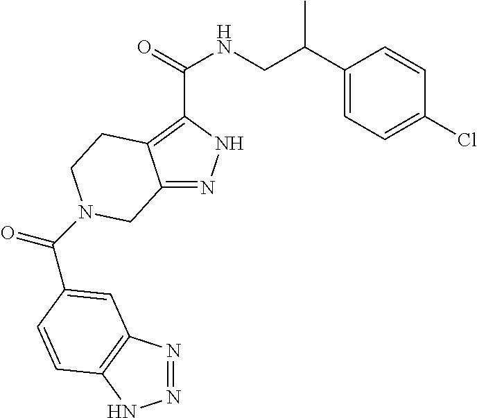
C12=NNC(C(=O)NCC(C3=CC=C(Cl)C=C3)C)=C1CCN(C(=O)C1=CC3=C(NN=N3)C=C1)C2
